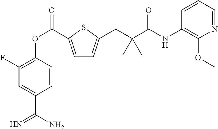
C1(F)=C(OC(=O)C2=CC=C(CC(C(NC3=C(OC)N=CC=C3)=O)(C)C)S2)C=CC(C(N)=N)=C1
